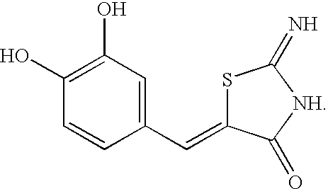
S1C(=CC2=CC(O)=C(O)C=C2)C(=O)[NH]C1=N
